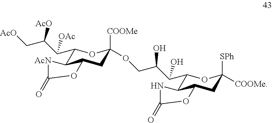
C1(C(C(COC2([COOMe])CC3C(C(C(C(C[AcO])[AcO])[OAc])O2)[AcN]C(=O)O3)O)O)C2C(CC([SPh])([COOMe])O1)OC(=O)N2
